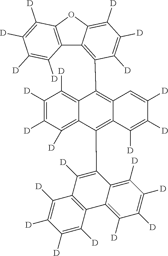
C1(C2=C3C4=C(OC3=C([D])C([D])=C2[D])C([D])=C([D])C([D])=C4[D])=C2C(=C(C3=C([D])C4=C(C5=C([D])C([D])=C([D])C([D])=C35)C([D])=C([D])C([D])=C4[D])C3=C([D])C([D])=C([D])C([D])=C13)C([D])=C([D])C([D])=C2
